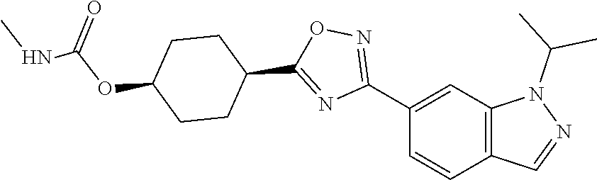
C12=C(C=C(C3=NOC(C4CCC(OC(NC)=O)CC4)=N3)C=C1)N(C(C)C)N=C2
